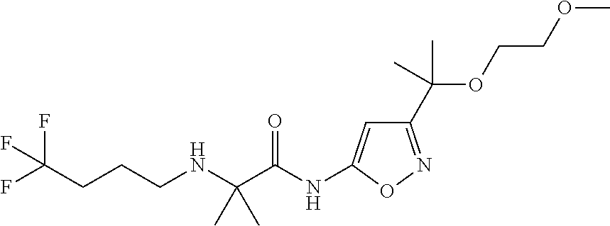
C(NCCCC(F)(F)F)(C(NC1=CC(C(OCCOC)(C)C)=NO1)=O)(C)C
